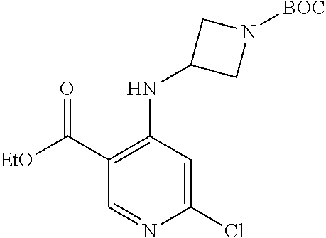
C1C(NC2=C(C(=O)[EtO])C=NC(Cl)=C2)CN1[BOC]
